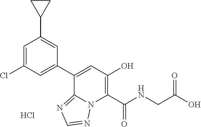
C1(C2=CC(O)=C(C(NCC(O)=O)=O)N3C2=NC=N3)=CC(Cl)=CC(C2CC2)=C1.Cl
